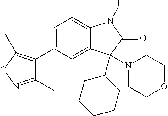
C1=C(C2=C(C)ON=C2C)C=C2C(=C1)N([H])C(=O)C2(N1CCOCC1)C1CCCCC1
